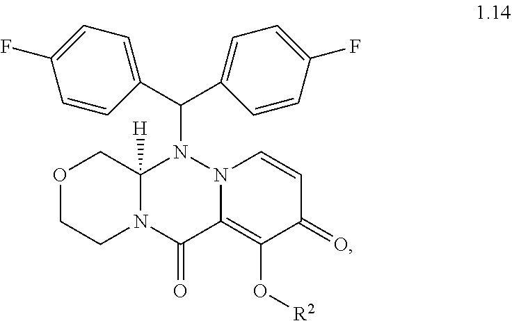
C(N1C2([H])COCCN2C(=O)C2=C(O[R2])C(=O)C=CN12)(C1=CC=C(F)C=C1)C1=CC=C(F)C=C1
